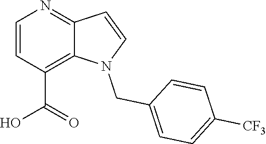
C1=CC(C(O)=O)=C2C(=N1)C=CN2CC1=CC=C([CF3])C=C1
